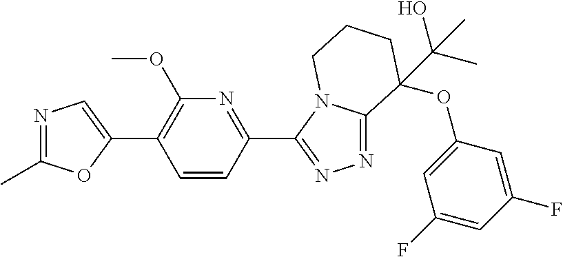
N1=C(C)OC(C2=C(OC)N=C(C3=NN=C4N3CCCC4(OC3=CC(F)=CC(F)=C3)C(O)(C)C)C=C2)=C1
